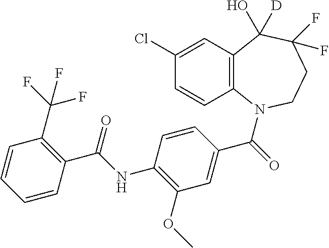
C1(Cl)=CC2=C(C=C1)N(C(=O)C1=CC(OC)=C(NC(C3=C(C(F)(F)F)C=CC=C3)=O)C=C1)CCC(F)(F)C2(O)[D]
